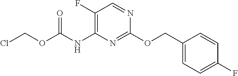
C1(F)=C(NC(OCCl)=O)N=C(OCC2=CC=C(F)C=C2)N=C1
